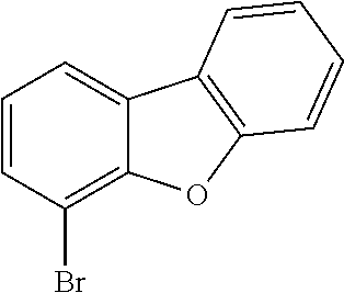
C1=CC(Br)=C2C(=C1)C1=C(O2)C=CC=C1
